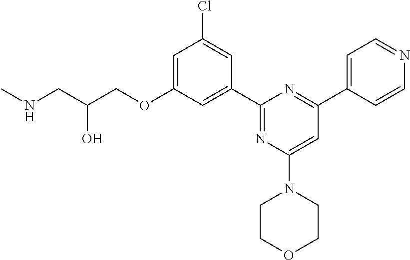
C1=C(OCC(CNC)O)C=C(C2=NC(N3CCOCC3)=CC(C3=CC=NC=C3)=N2)C=C1Cl
